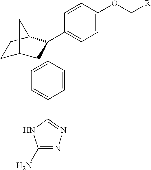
C1C2CC(C3=CC=C(OC[R])C=C3)(C3=CC=C(C4=NN=C(N)N4)C=C3)C(C1)C2
